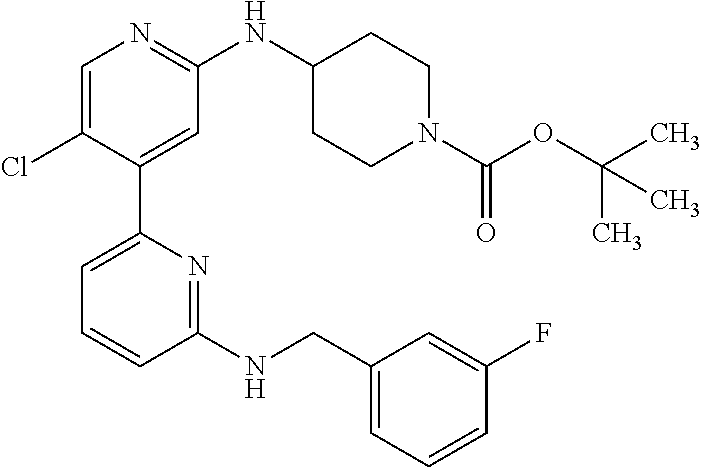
C1=C(Cl)C(C2=CC=CC(NCC3=CC=CC(F)=C3)=N2)=CC(NC2CCN(C(OC(C)(C)C)=O)CC2)=N1
